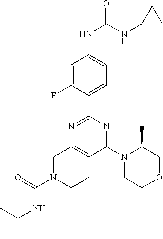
C1=C(F)C(C2=NC3=C(C(N4CCOCC4C)=N2)CCN(C(NC(C)C)=O)C3)=CC=C1NC(NC1CC1)=O
